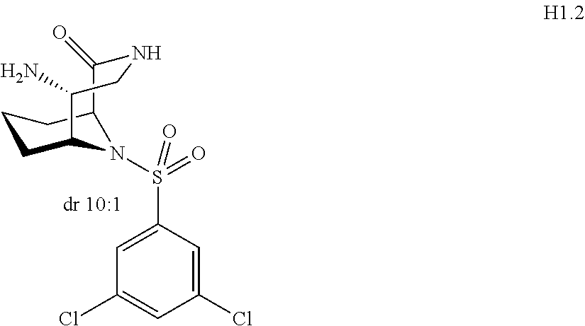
C12C(=O)NCC(N)C(CCC1)N2S(C1=CC(Cl)=CC(Cl)=C1)(=O)=O
